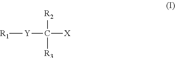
[R2]C([Y][R1])([R3])[X]
